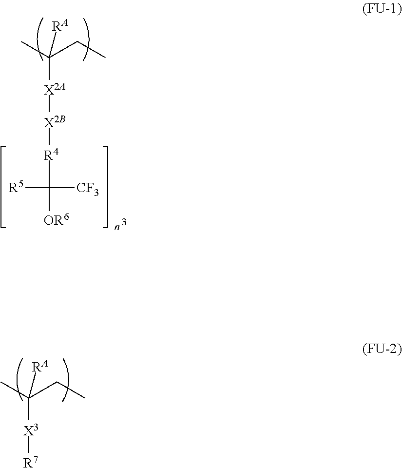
C([X2A][X2B][R4]C([OR6])([CF3])[R5])(C)(CC)[RA].C([X3][R7])(C)(CC)[RA]
